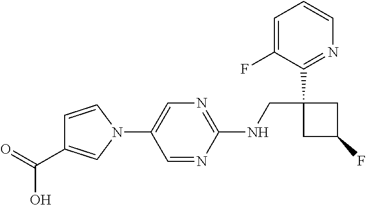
C1(NCC2(C3=NC=CC=C3F)CC(F)C2)=NC=C(N2C=CC(C(=O)O)=C2)C=N1
